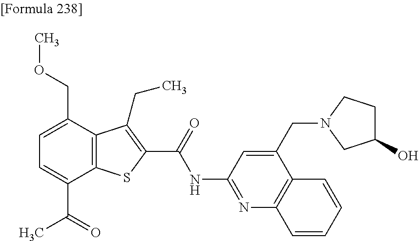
C1=C(C(=O)C)C2=C(C(COC)=C1)C(CC)=C(C(=O)NC1=NC3=C(C(CN4CC(O)CC4)=C1)C=CC=C3)S2
